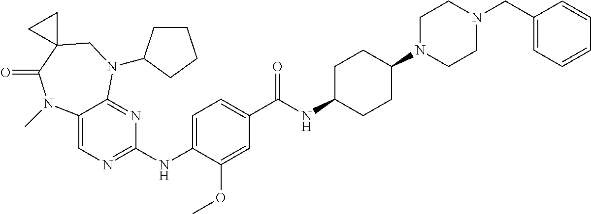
C12=CN=C(NC3=CC=C(C(NC4CCC(N5CCN(CC6=CC=CC=C6)CC5)CC4)=O)C=C3OC)N=C1N(C1CCCC1)CC1(C(=O)N2C)CC1
